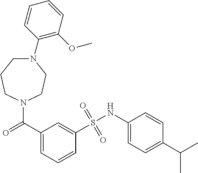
N1(C(C2=CC=CC(S(NC3=CC=C(C(C)C)C=C3)(=O)=O)=C2)=O)CCN(C2=C(OC)C=CC=C2)CCC1
